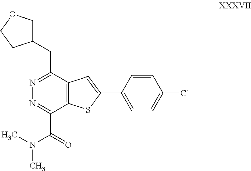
N1=C(CC2COCC2)C2=C(C(C(N(C)C)=O)=N1)SC(C1=CC=C(Cl)C=C1)=C2
